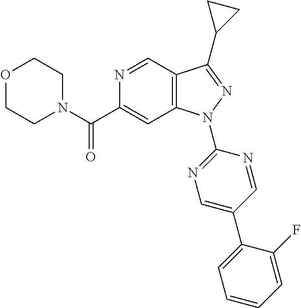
C12=C(N(C3=NC=C(C4=CC=CC=C4F)C=N3)N=C1C1CC1)C=C(C(N1CCOCC1)=O)N=C2
